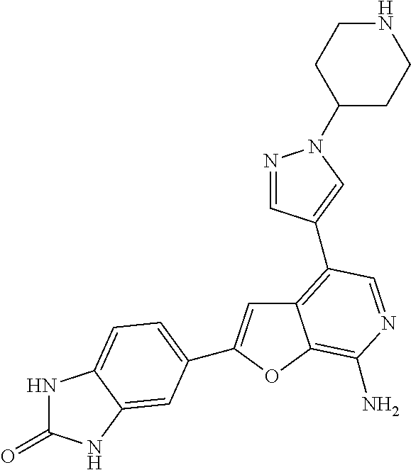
C12=C(C3=CN(C4CCNCC4)N=C3)C=NC(N)=C1OC(C1=CC=C3NC(=O)NC3=C1)=C2
